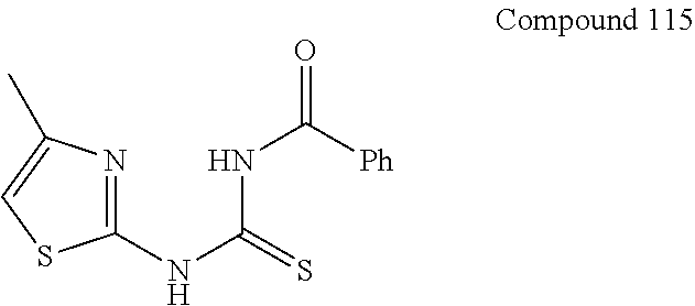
C(NC1=NC(C)=CS1)(NC(=O)[Ph])=S
